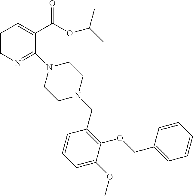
C1=CN=C(N2CCN(CC3=C(OCC4=CC=CC=C4)C(OC)=CC=C3)CC2)C(C(=O)OC(C)C)=C1
